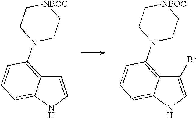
N1C=CC2=C(N3CC[NBOC]CC3)C=CC=C12.N1C=C(Br)C2=C(N3CC[NBOC]CC3)C=CC=C12
